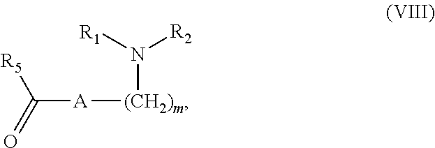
C([A][(CH2)m]N([R1])[R2])([R5])=O
